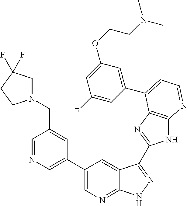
C1(C2=CN=CC(CN3CC(F)(F)CC3)=C2)=CN=C2C(=C1)C(C1=NC3=C(N1)N=CC=C3C1=CC(OCCN(C)C)=CC(F)=C1)=NN2
